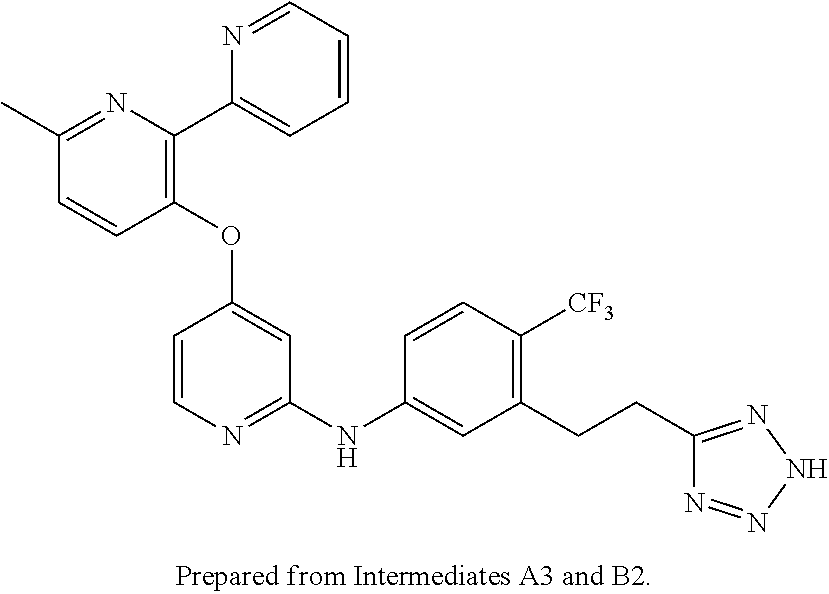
C1(OC2=CC(NC3=CC(CCC4=NNN=N4)=C([CF3])C=C3)=NC=C2)=C(C2=CC=CC=N2)N=C(C)C=C1
